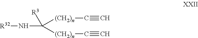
[R32]NC([(CH2)n]C#C)([(CH2)n]C#C)[R3]
